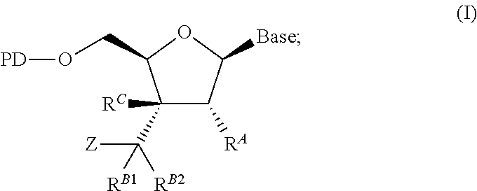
C1(C([RB2])([Z])[RB1])([RC])C([RA])C([Base])OC1CO[PD]
